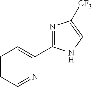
C1=CC=NC(C2=NC([CF3])=CN2)=C1
